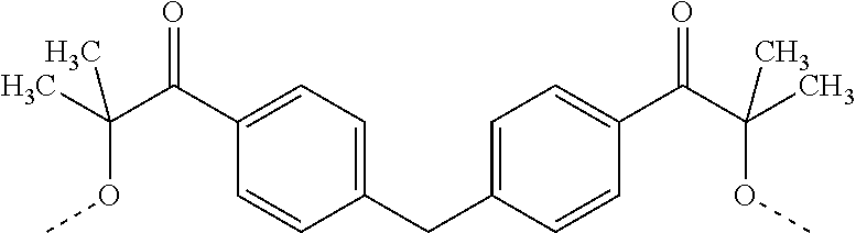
C1(CC2=CC=C(C(C(C)(OC)C)=O)C=C2)=CC=C(C(C(C)(OC)C)=O)C=C1
